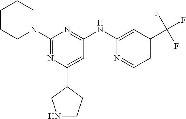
C1(C2CNCC2)=CC(NC2=CC(C(F)(F)F)=CC=N2)=NC(N2CCCCC2)=N1
